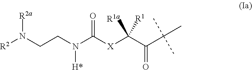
[R2]N(CCN(C([X]C(C(C(C)(C)C)=O)([R1a])[R1])=O)[H*])[R2a]
